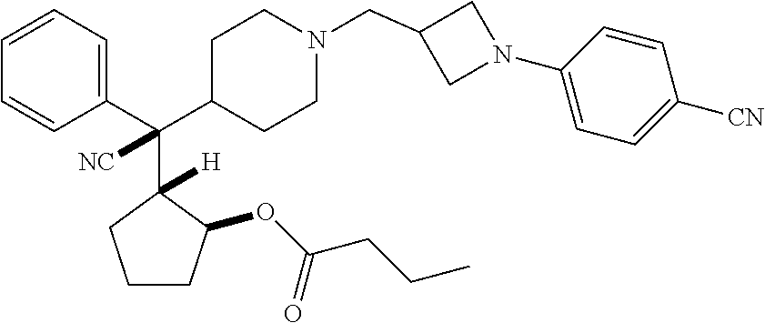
C1=CC=C(C(C2CCN(CC3CN(C4=CC=C([CN])C=C4)C3)CC2)(C2([H])C(OC(CCC)=O)CCC2)[NC])C=C1
